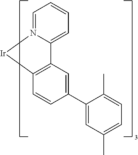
C12=CC=CC=N1[Ir]C1=C2C=C(C2=CC(C)=CC=C2C)C=C1
